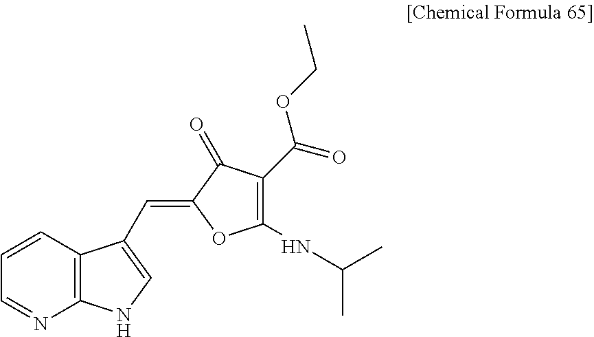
C1=NC2=C(C=C1)C(C=C1OC(NC(C)C)=C(C(=O)OCC)C1=O)=CN2
